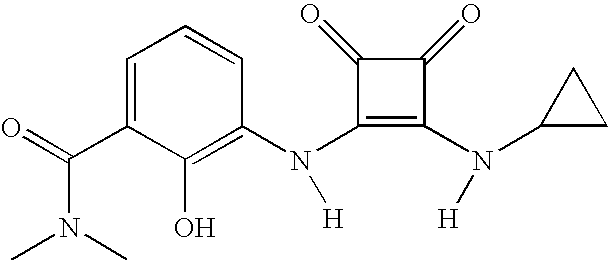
C(C1=CC=CC(N(C2=C(N([H])C3CC3)C(=O)C2=O)[H])=C1O)(N(C)C)=O
